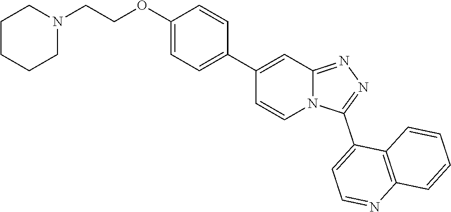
N12C(=NN=C1C1=CC=NC3=C1C=CC=C3)C=C(C1=CC=C(OCCN3CCCCC3)C=C1)C=C2
